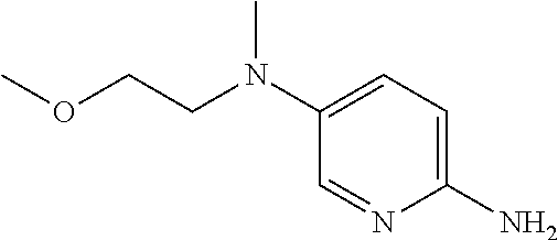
C1=NC(N)=CC=C1N(CCOC)C
